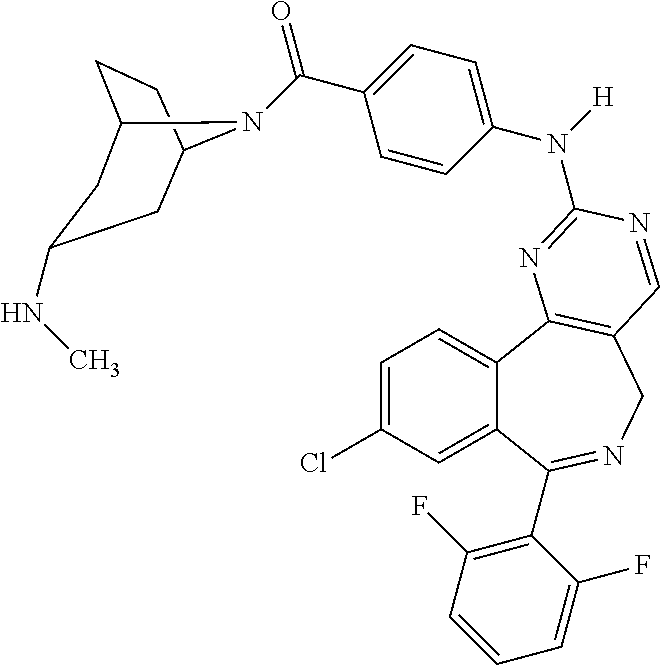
C1=C(Cl)C=C2C(=C1)C1=C(CN=C2C2=C(F)C=CC=C2F)C=NC(N(C2=CC=C(C(=O)N3C4CCC3CC(NC)C4)C=C2)[H])=N1
